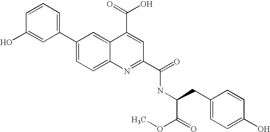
C1=CC(O)=CC(C2=CC=C3C(=C2)C(C(=O)O)=CC(C(=O)NC(CC2=CC=C(O)C=C2)C(=O)OC)=N3)=C1
